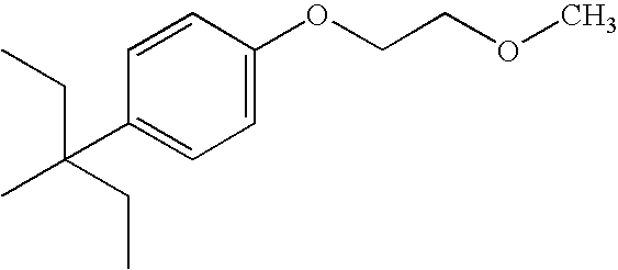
C1(C(C)(CC)CC)=CC=C(OCCOC)C=C1
